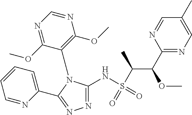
C1(C(C(C)S(=O)(=O)NC2=NN=C(C3=CC=CC=N3)N2C2=C(OC)N=CN=C2OC)OC)=NC=C(C)C=N1
